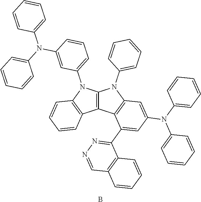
C12=C(N(C3=CC=CC(N(C4=CC=CC=C4)C4=CC=CC=C4)=C3)C3=C1C=CC=C3)N(C1=CC=CC=C1)C1=C2C(C2=NN=CC3=C2C=CC=C3)=CC(N(C2=CC=CC=C2)C2=CC=CC=C2)=C1.B
